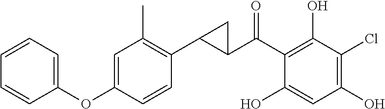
C1(C(C2=C(O)C(Cl)=C(O)C=C2O)=O)C(C2=C(C)C=C(OC3=CC=CC=C3)C=C2)C1
